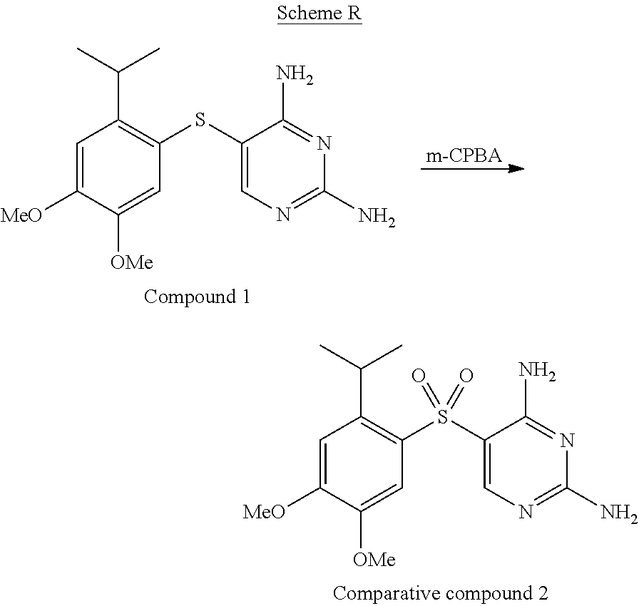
C1=C([MeO])C([OMe])=CC(S(C2=CN=C(N)N=C2N)(=O)=O)=C1C(C)C.[m-CPBA].C1=C([MeO])C([OMe])=CC(SC2=CN=C(N)N=C2N)=C1C(C)C
